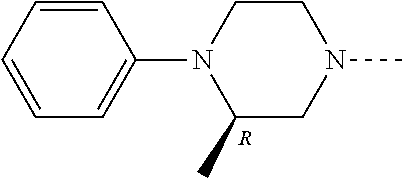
C1=CC=CC=C1N1C(C)CN(C)CC1.[R]
